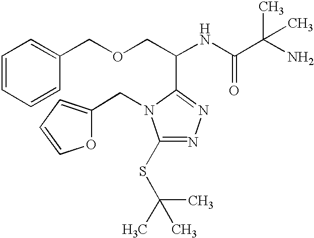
C1=CC=CC(COCC(NC(C(N)(C)C)=O)C2=NN=C(SC(C)(C)C)N2CC2=CC=CO2)=C1
